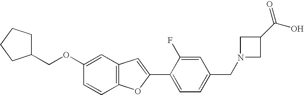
C(OC1=CC2=C(C=C1)OC(C1=CC=C(CN3CC(C(O)=O)C3)C=C1F)=C2)C1CCCC1
